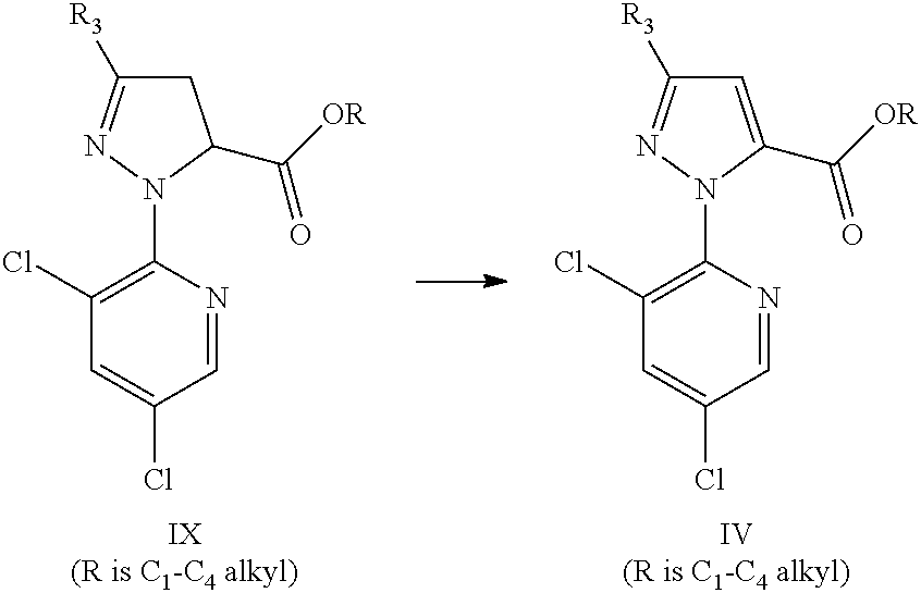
C1(Cl)=C(N2C(C([OR])=O)CC([R3])=N2)N=CC(Cl)=C1.C1(Cl)=C(N2C(C([OR])=O)=CC([R3])=N2)N=CC(Cl)=C1
